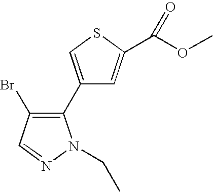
C1(C2=C(Br)C=NN2CC)=CSC(C(OC)=O)=C1
